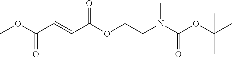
COC(C=CC(OCCN(C(OC(C)(C)C)=O)C)=O)=O
